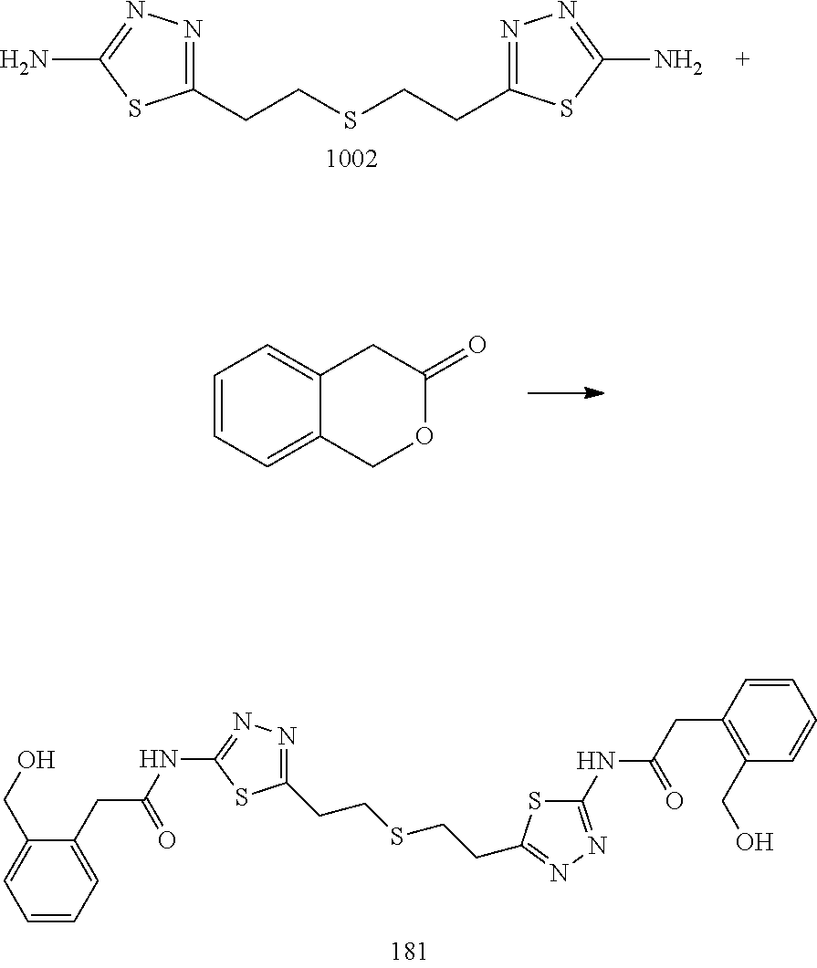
C1(CCSCCC2=NN=C(N)S2)=NN=C(N)S1.C1=CC=C2C(=C1)CC(=O)OC2.C1(CCSCCC2=NN=C(NC(CC3=C(CO)C=CC=C3)=O)S2)=NN=C(NC(CC2=CC=CC=C2CO)=O)S1
